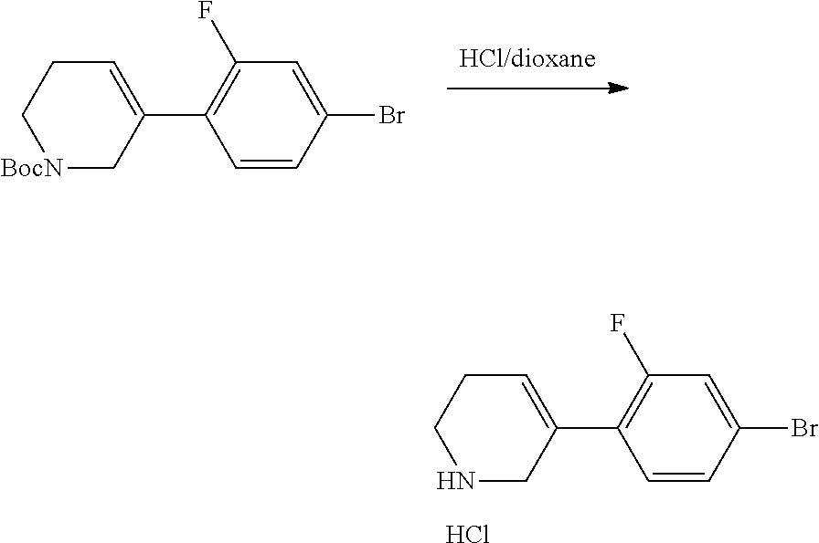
C1(Br)=CC(F)=C(C2=CCC[BocN]C2)C=C1.C1(Br)=CC(F)=C(C2=CCCNC2)C=C1.Cl
